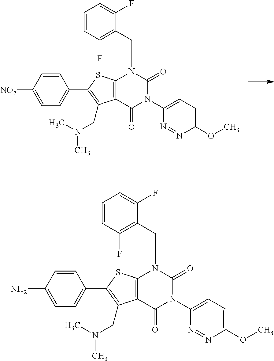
C12=C(SC(C3=CC=C([NO2])C=C3)=C1CN(C)C)N(CC1=C(F)C=CC=C1F)C(=O)N(C1=CC=C(OC)N=N1)C2=O.C12=C(SC(C3=CC=C(N)C=C3)=C1CN(C)C)N(CC1=C(F)C=CC=C1F)C(=O)N(C1=CC=C(OC)N=N1)C2=O
